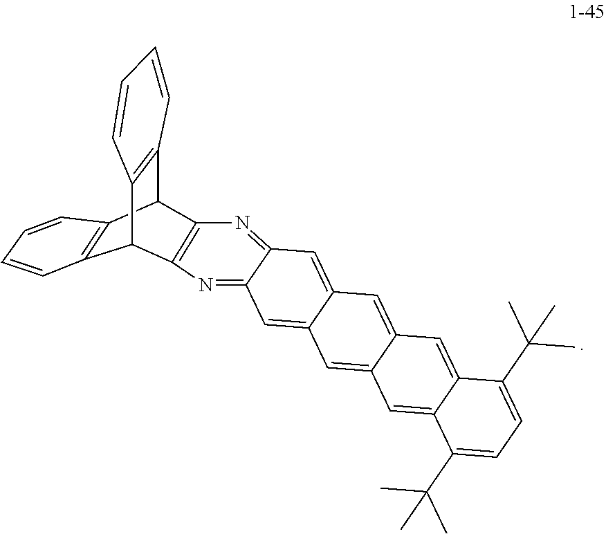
C12C3=C(C(C4=C1C=CC=C4)C1=C2N=C2C(=N1)C=C1C(=C2)C=C2C(=C1)C=C1C(=C2)C(C(C)(C)C)=CC=C1C(C)(C)C)C=CC=C3
